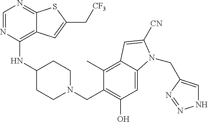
C1=NC(NC2CCN(CC3=C(O)C=C4C(=C3C)C=C([CN])N4CC3=CNN=N3)CC2)=C2C(=N1)SC(C[CF3])=C2
